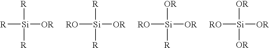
[R][Si]([R])([OR])[R].[R][Si]([R])([OR])[RO].[OR][Si]([R])([OR])[RO].[OR][Si]([OR])([OR])[RO]
